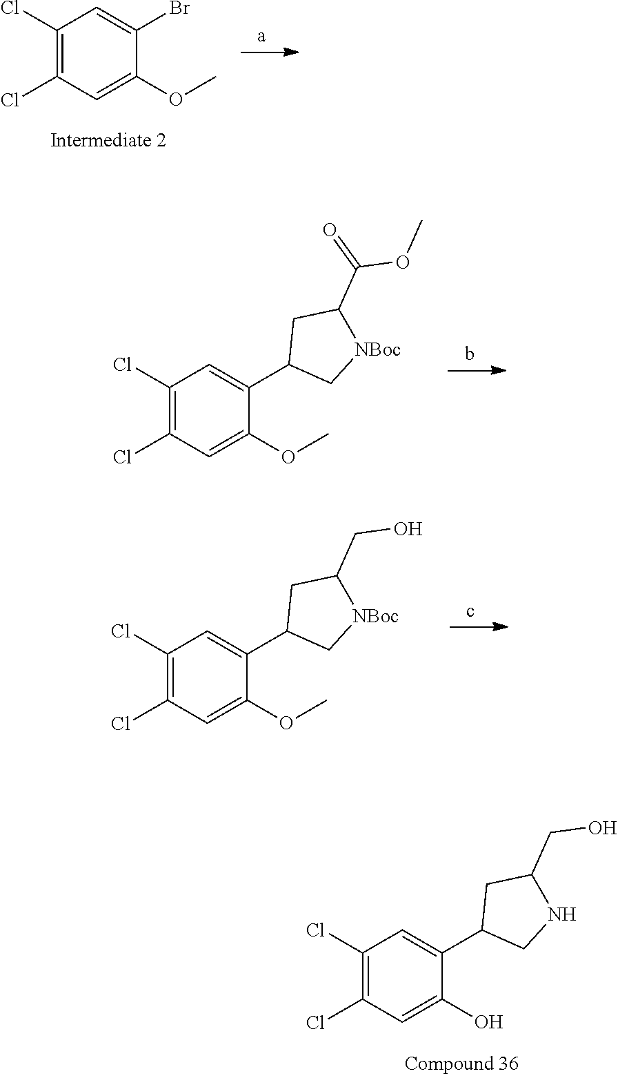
C1(Cl)=C(Cl)C=C(O)C(C2CNC(CO)C2)=C1.C1(Cl)=C(Cl)C=C(OC)C(Br)=C1.C1(Cl)=C(Cl)C=C(OC)C(C2C[NBoc]C(C(=O)OC)C2)=C1.C1(Cl)=C(Cl)C=C(OC)C(C2C[NBoc]C(CO)C2)=C1
